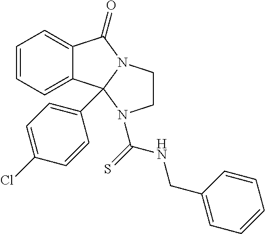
C1=CC=C2C(=C1)C1(C3=CC=C(Cl)C=C3)N(C2=O)CCN1C(=S)NCC1=CC=CC=C1
